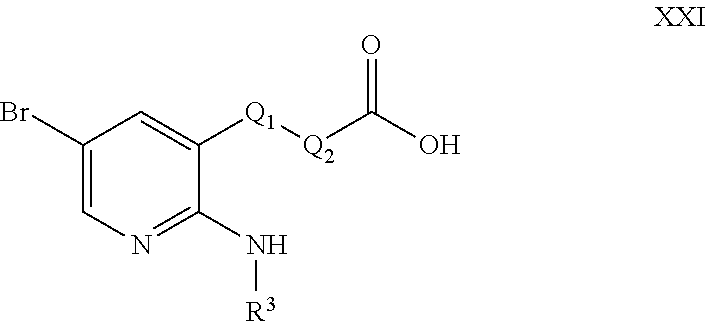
C1(Br)=CN=C(N[R3])C([Q1][Q2]C(O)=O)=C1
